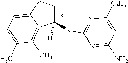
C1(NC2=NC([C2H5])=NC(N)=N2)([H])CCC2=CC=C(C)C(C)=C12
